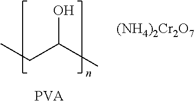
[(NH4)2Cr2O7].OC(CC)C
